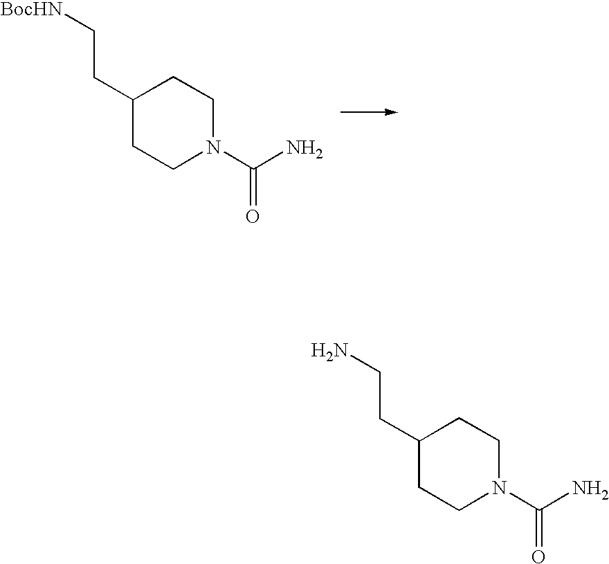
C1(CC[BocHN])CCN(C(=O)N)CC1.C1(CCN)CCN(C(=O)N)CC1
